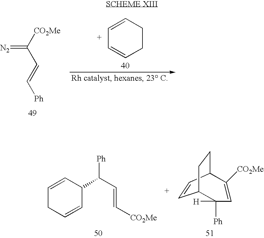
C1=CCCC=C1.[CO2Me]C(C=C[Ph])=[N2].C1=CC(C(C=C[CO2Me])[Ph])C=CC1.C1=CC2CCC1C([H])([Ph])C=C2[CO2Me]
